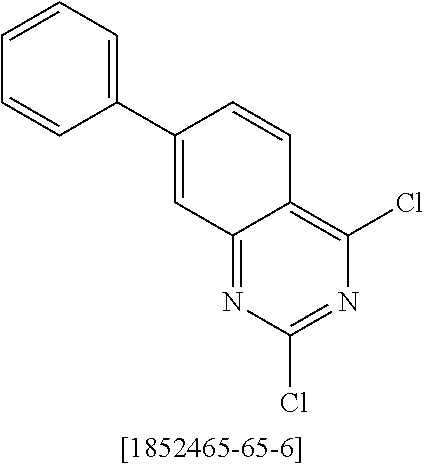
C1(C2=CC=CC=C2)=CC2=NC(Cl)=NC(Cl)=C2C=C1
